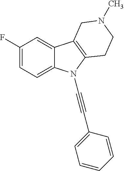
C1(F)=CC=C2C(=C1)C1=C(N2C#CC2=CC=CC=C2)CCN(C)C1
